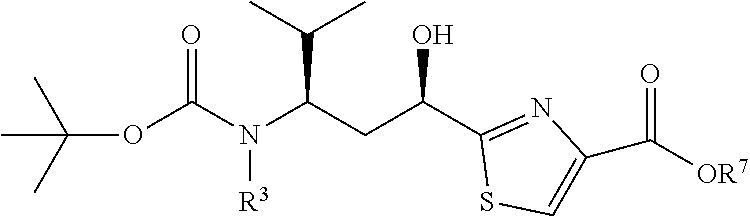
N(C(CC(C1=NC(C([OR7])=O)=CS1)O)C(C)C)(C(OC(C)(C)C)=O)[R3]
